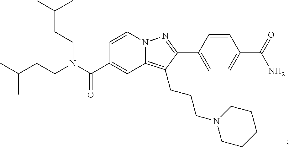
N12C(=C(CCCN3CCCCC3)C(C3=CC=C(C(=O)N)C=C3)=N1)C=C(C(N(CCC(C)C)CCC(C)C)=O)C=C2
